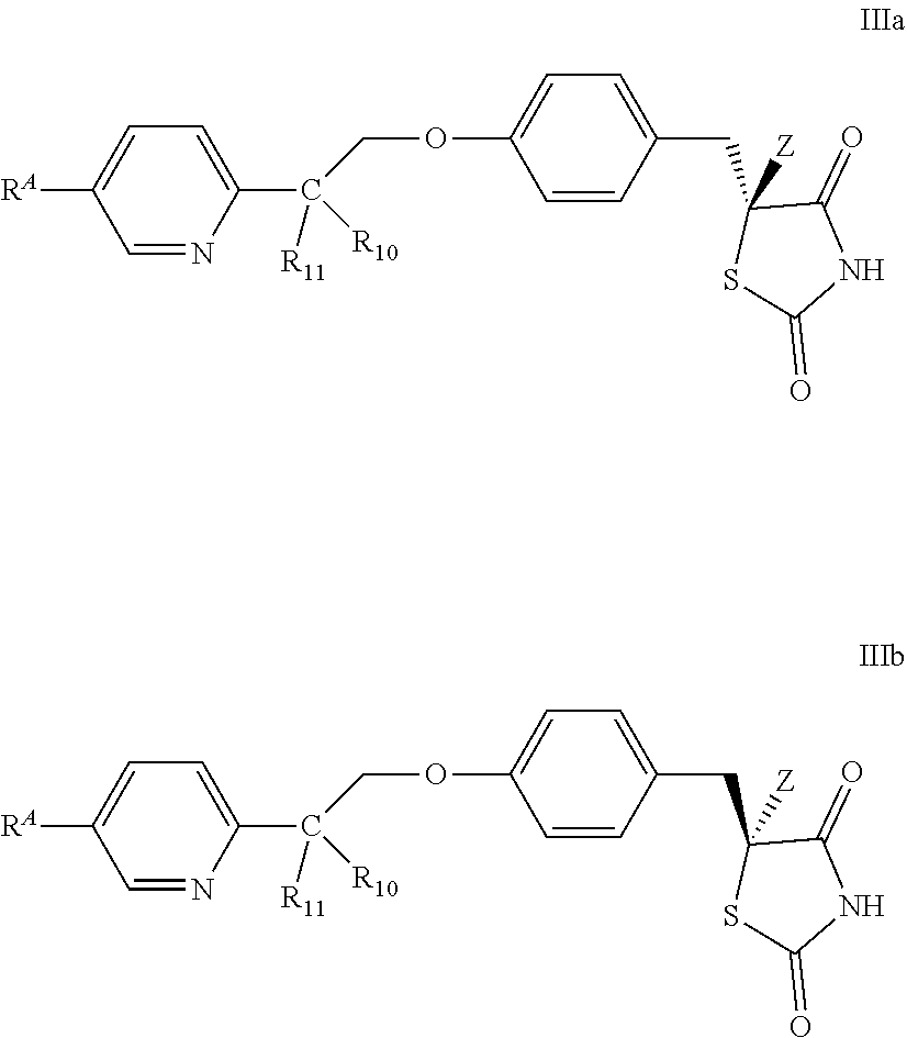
C1=CC(CC2([Z])C(=O)NC(=O)S2)=CC=C1OCC([R11])(C1=CC=C([RA])C=N1)[R10].C1=CC(CC2([Z])C(=O)NC(=O)S2)=CC=C1OCC([R11])(C1=CC=C([RA])C=N1)[R10]
